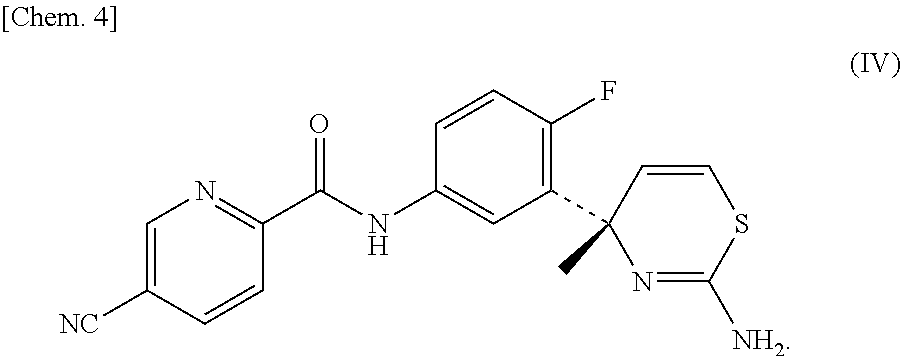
C1=C([NC])C=CC(C(NC2=CC(C3(C)N=C([NH2])SC=C3)=C(F)C=C2)=O)=N1
